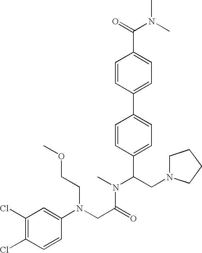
C(C(N(C)C(CN1CCCC1)C1=CC=C(C2=CC=C(C(=O)N(C)C)C=C2)C=C1)=O)N(C1=CC(Cl)=C(Cl)C=C1)CCOC
